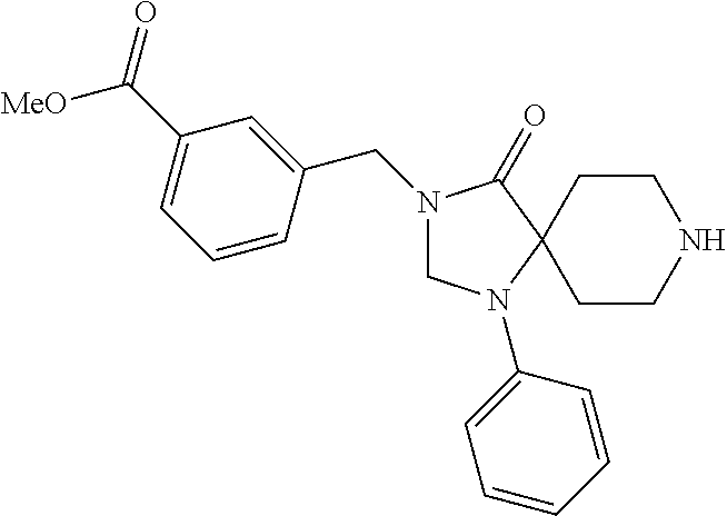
N1(CC2=CC(C(=O)[MeO])=CC=C2)CN(C2=CC=CC=C2)C2(C1=O)CCNCC2
